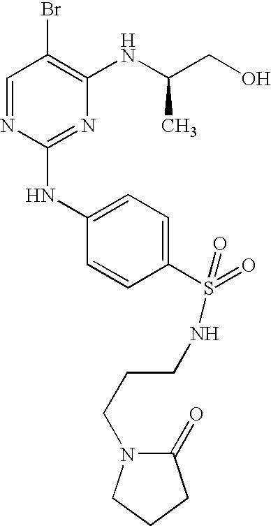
C1=NC(NC2=CC=C(S(=O)(NCCCN3C(=O)CCC3)=O)C=C2)=NC(NC(CO)C)=C1Br
